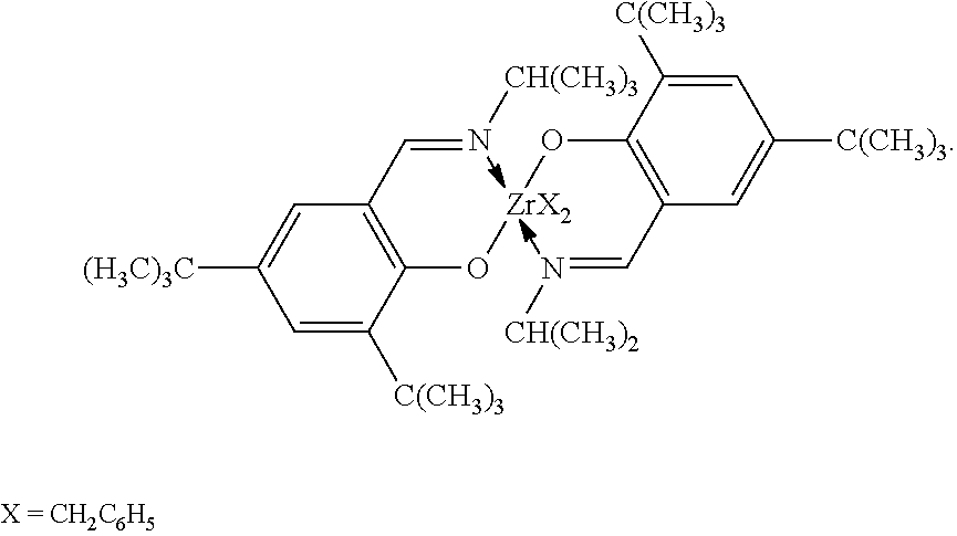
C1=C([C(CH3)3])C(O[ZrX2]OC2=C(C=N[CH(CH3)2])C=C([C(CH3)3])C=C2[C(CH3)3])=C(C=N[CH(CH3)3])C=C1[(H3C)3C]
